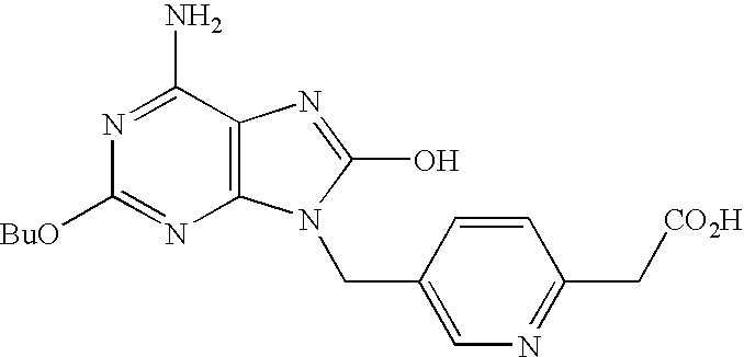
C12=C(C(N)=NC([BuO])=N1)N=C(O)N2CC1=CN=C(C[CO2H])C=C1
